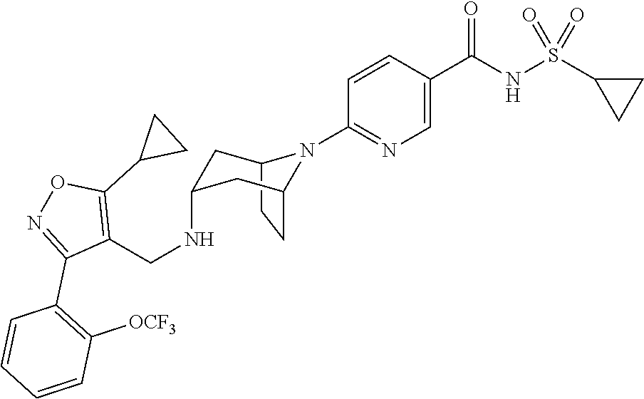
C12CCC(CC(NCC3=C(C4CC4)ON=C3C3=C([OCF3])C=CC=C3)C1)N2C1=NC=C(C(NS(C2CC2)(=O)=O)=O)C=C1
